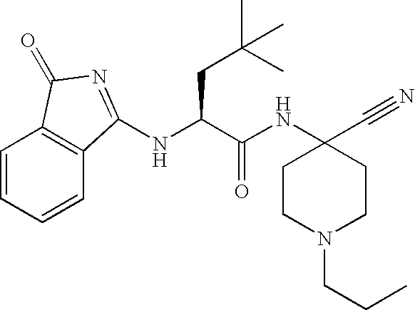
N(C(C(NC1(C#N)CCN(CCC)CC1)=O)CC(C)(C)C)C1=NC(=O)C2=C1C=CC=C2
